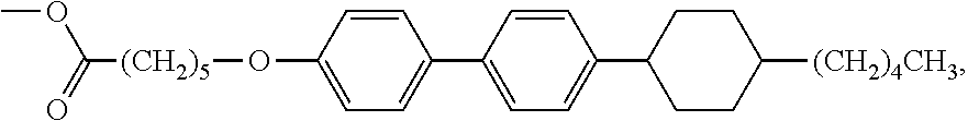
C1(C2=CC=C(O[(CH2)5]C(OC)=O)C=C2)=CC=C(C2CCC([(CH2)4CH3])CC2)C=C1
